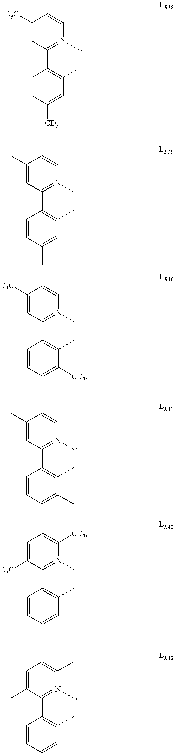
C1=CC([CD3])=CC(C)=C1C1=N(C)C=CC([D3C])=C1.C1=CC(C)=CC(C)=C1C1=N(C)C=CC(C)=C1.C1=CC=C([CD3])C(C)=C1C1=N(C)C=CC([D3C])=C1.C1=CC=C(C)C(C)=C1C1=N(C)C=CC(C)=C1.C1=CC=CC(C)=C1C1=N(C)C([CD3])=CC=C1[D3C].C1=CC=CC(C)=C1C1=N(C)C(C)=CC=C1C
